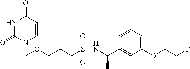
N1C(=O)N(COCCCS(NC(C2=CC(OCCF)=CC=C2)C)(=O)=O)C=CC1=O
